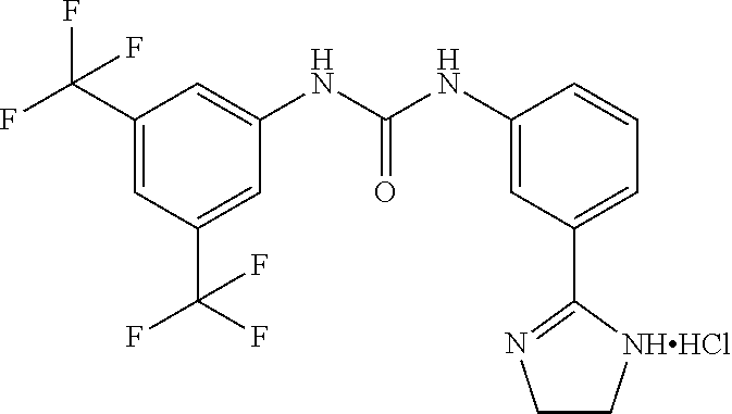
C1(C(F)(F)F)=CC(C(F)(F)F)=CC(NC(NC2=CC(C3=NCC[NHHCl]3)=CC=C2)=O)=C1
